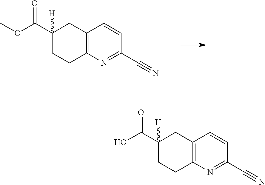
C12=C(N=C(C#N)C=C1)CCC(C(OC)=O)([H])C2.C12=C(N=C(C#N)C=C1)CCC(C(O)=O)([H])C2
